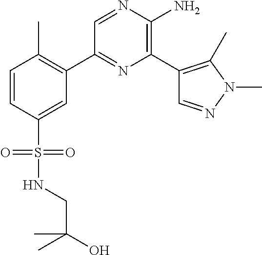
C1(C2=C(C)C=CC(S(=O)(=O)NCC(O)(C)C)=C2)=NC(C2=C(C)N(C)N=C2)=C(N)N=C1
